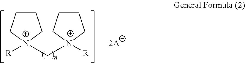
[N+]1(C[N+]2([R])CCCC2)([R])CCCC1.[2A]
